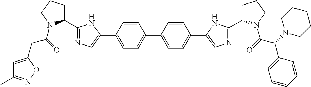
O=C(N1C(C2=NC=C(C3=CC=C(C4=CC=C(C5=CN=C(C6CCCN6C(C(C6=CC=CC=C6)N6CCCCC6)=O)N5)C=C4)C=C3)N2)CCC1)CC1=CC(C)=NO1
